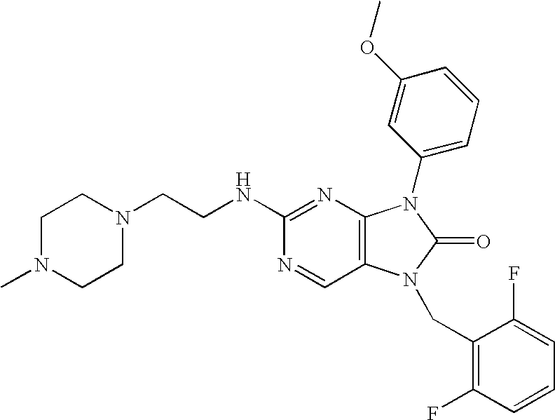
C(CN1CCN(C)CC1)NC1=NC2=C(C=N1)N(CC1=C(F)C=CC=C1F)C(=O)N2C1=CC=CC(OC)=C1
